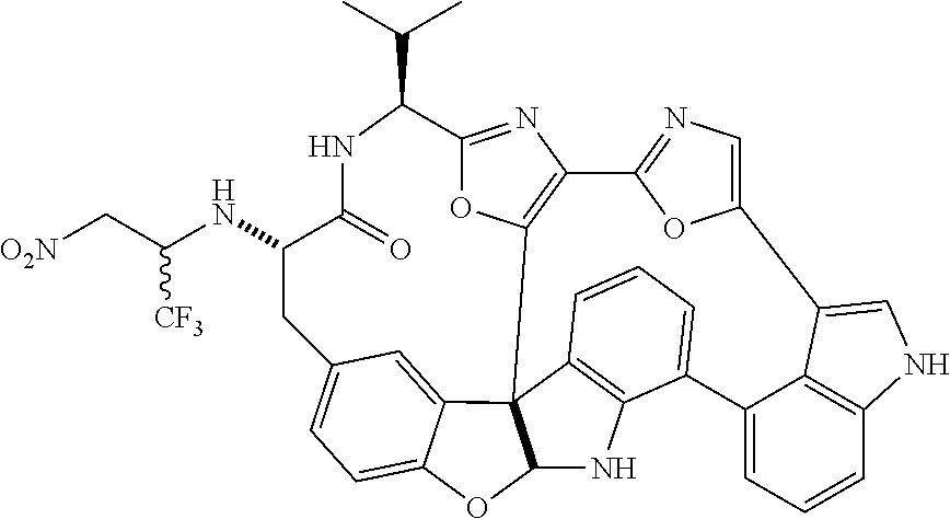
[O2N]CC([CF3])NC1C(=O)NC(C(C)C)C2=NC3=C(C45C6=CC(=CC=C6OC4NC4=C5C=CC=C4C4=CC=CC5=C4C(=CN5)C4=CN=C3O4)C1)O2
